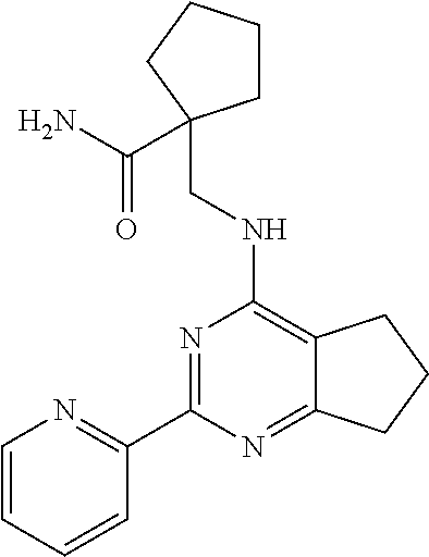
C1CCCC1(C(N)=O)CNC1=C2C(=NC(C3=NC=CC=C3)=N1)CCC2
